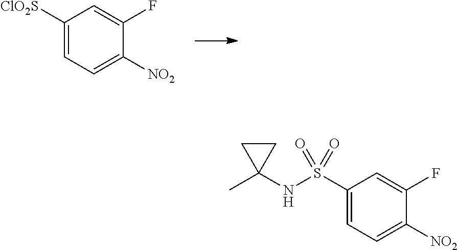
C1([ClO2S])=CC=C([NO2])C(F)=C1.C1(S(NC2(C)CC2)(=O)=O)=CC=C([NO2])C(F)=C1
